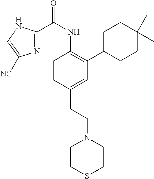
C1=CC(CCN2CCSCC2)=CC(C2=CCC(C)(C)CC2)=C1NC(C1=NC([NC])=CN1)=O
